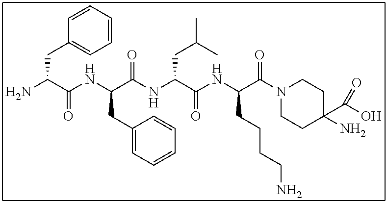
C1=CC=CC(CC(N)C(NC(C(NC(C(NC(C(N2CCC(C(O)=O)(N)CC2)=O)CCCCN)=O)CC(C)C)=O)CC2=CC=CC=C2)=O)=C1
